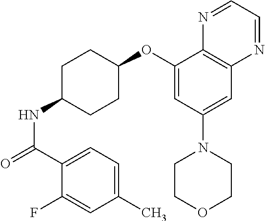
C1(OC2CCC(NC(=O)C3=CC=C(C)C=C3F)CC2)=CC(N2CCOCC2)=CC2=C1N=CC=N2
